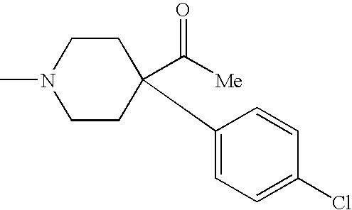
C1N(C)CCC(C([Me])=O)(C2=CC=C(Cl)C=C2)C1
